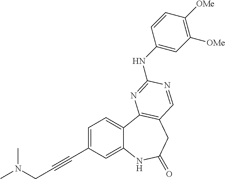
C(C1=CC=C2C(=C1)NC(=O)CC1=C2N=C(NC2=CC([OMe])=C([OMe])C=C2)N=C1)#CCN(C)C
